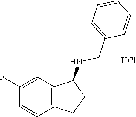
C1=CC2=C(C=C1F)C(NCC1=CC=CC=C1)CC2.Cl
